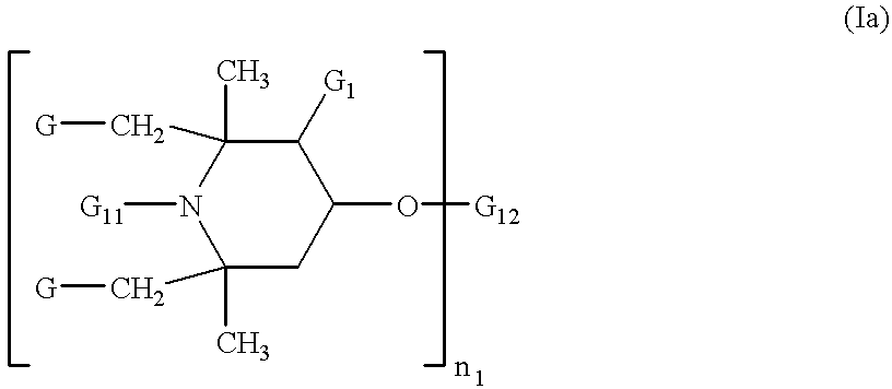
N1([G11])C(C)(C[G])CC(O[G12])C([G1])C1(C)C[G]
